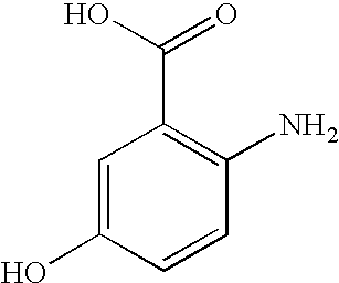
C1=C(O)C=CC(N)=C1C(O)=O
